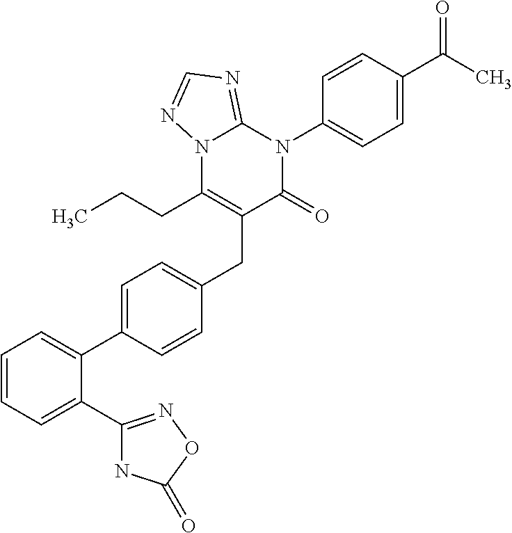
C1=CC=C(C2=NOC(=O)N2)C(C2=CC=C(CC3=C(CCC)N4C(=NC=N4)N(C4=CC=C(C(C)=O)C=C4)C3=O)C=C2)=C1
